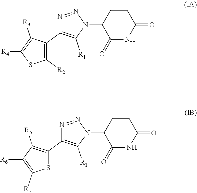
C1(=O)C(N2C([R1])=C(C3=C([R2])SC([R4])=C3[R3])N=N2)CCC(=O)N1.C1(=O)C(N2C([R1])=C(C3=C([R5])C([R6])=C([R7])S3)N=N2)CCC(=O)N1
